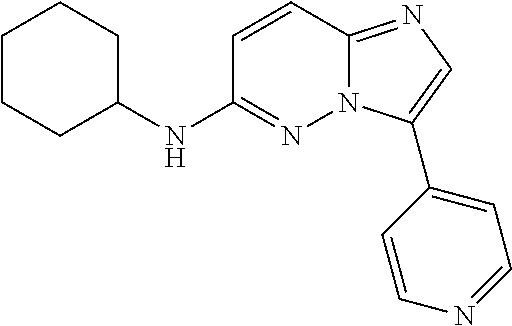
C1CCC(NC2=NN3C(=NC=C3C3=CC=NC=C3)C=C2)CC1
